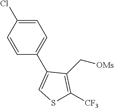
C1(C2=CSC([CF3])=C2C[OMs])=CC=C(Cl)C=C1
